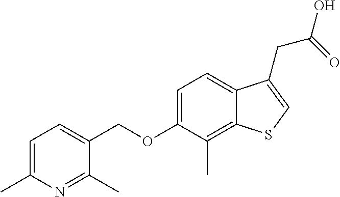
C(OC1=CC=C2C(=C1C)SC=C2CC(O)=O)C1=CC=C(C)N=C1C
